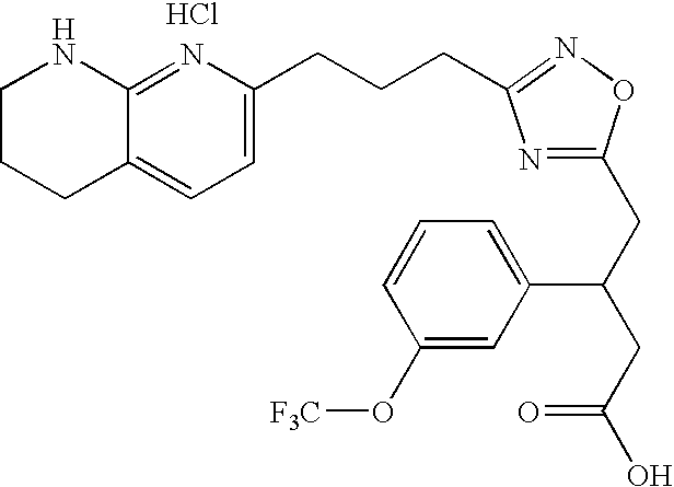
C1CCC2=CC=C(CCCC3=NOC(CC(C4=CC=CC(O[F3C])=C4)CC(=O)O)=N3)N=C2N1.Cl
